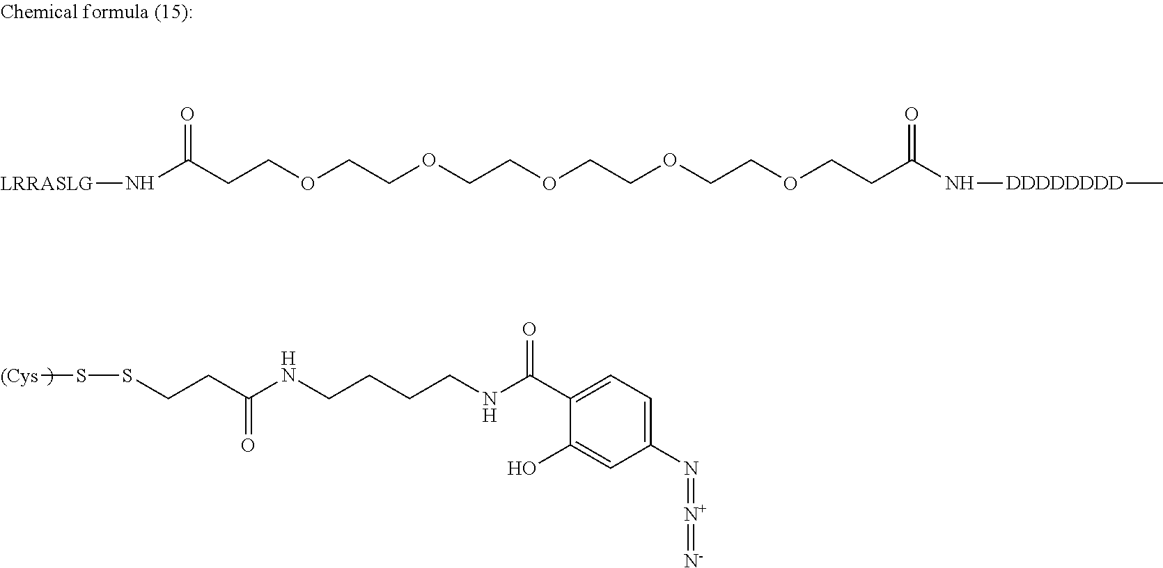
[(Cys]SSCCC(NCCCCNC(C1=CC=C(N=[N+]=[N-])C=C1O)=O)=O.N(C(CCOCCOCCOCCOCCOCCC(N[DDDDDDDD]C)=O)=O)[LRRASLG]
